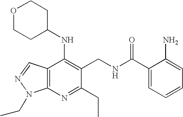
C12=C(C=NN1CC)C(NC1CCOCC1)=C(CNC(C1=CC=CC=C1N)=O)C(CC)=N2
